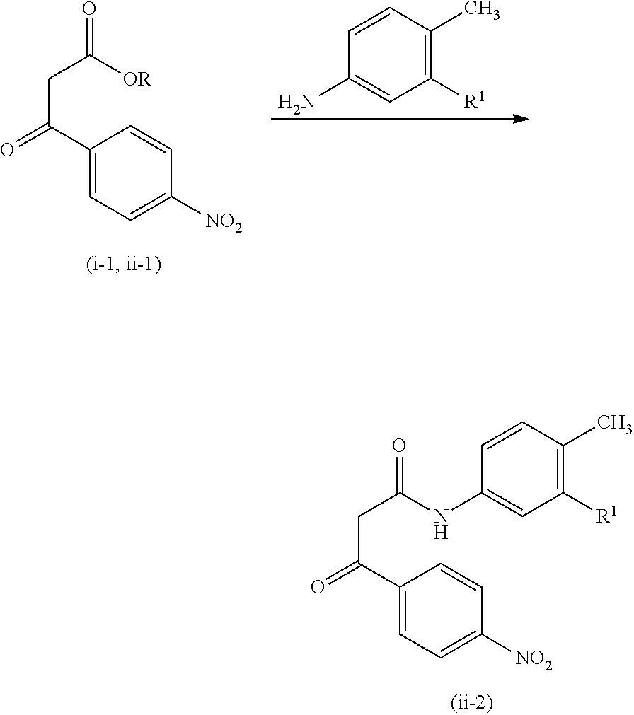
C1=CC(C)=C([R1])C=C1N.O=C([OR])CC(=O)C1=CC=C([NO2])C=C1.O=C(NC1=CC([R1])=C(C)C=C1)CC(=O)C1=CC=C([NO2])C=C1
